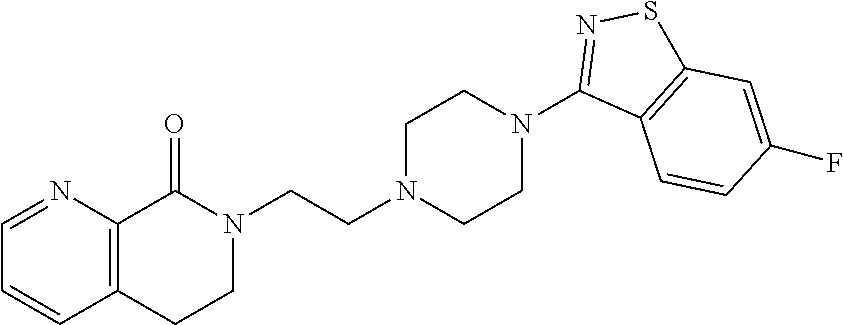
C1=NC2=C(C=C1)CCN(CCN1CCN(C3=NSC4=C3C=CC(F)=C4)CC1)C2=O
